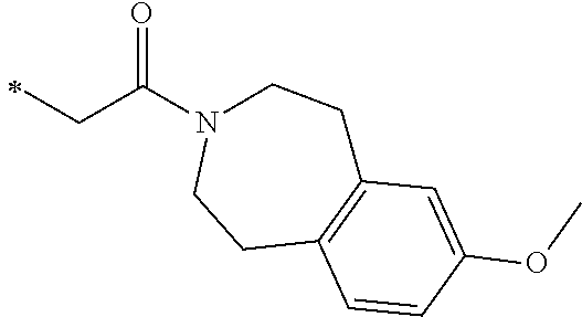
C1CN(C(CC)=O)CCC2=C1C=C(OC)C=C2
